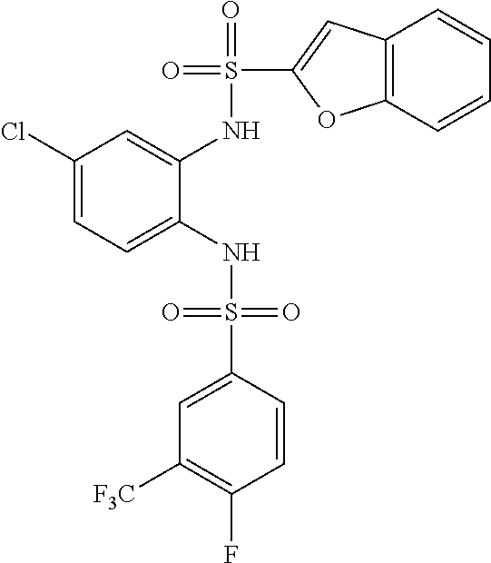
C1(Cl)=CC=C(NS(=O)(=O)C2=CC([F3C])=C(F)C=C2)C(NS(=O)(C2=CC3=C(O2)C=CC=C3)=O)=C1
